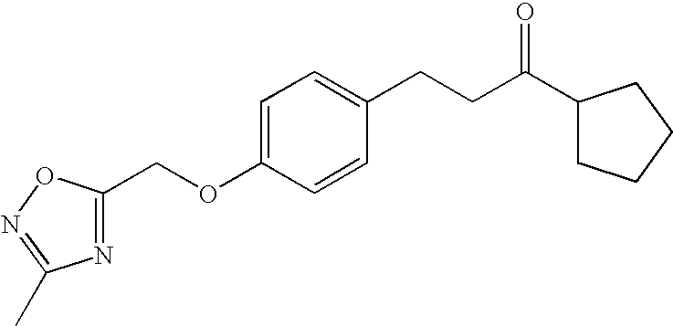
C1=C(OCC2=NC(C)=NO2)C=CC(CCC(C2CCCC2)=O)=C1
